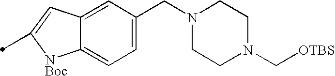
C12=CC(CN3CCN(C[OTBS])CC3)=CC=C1[NBoc]C(C)=C2
